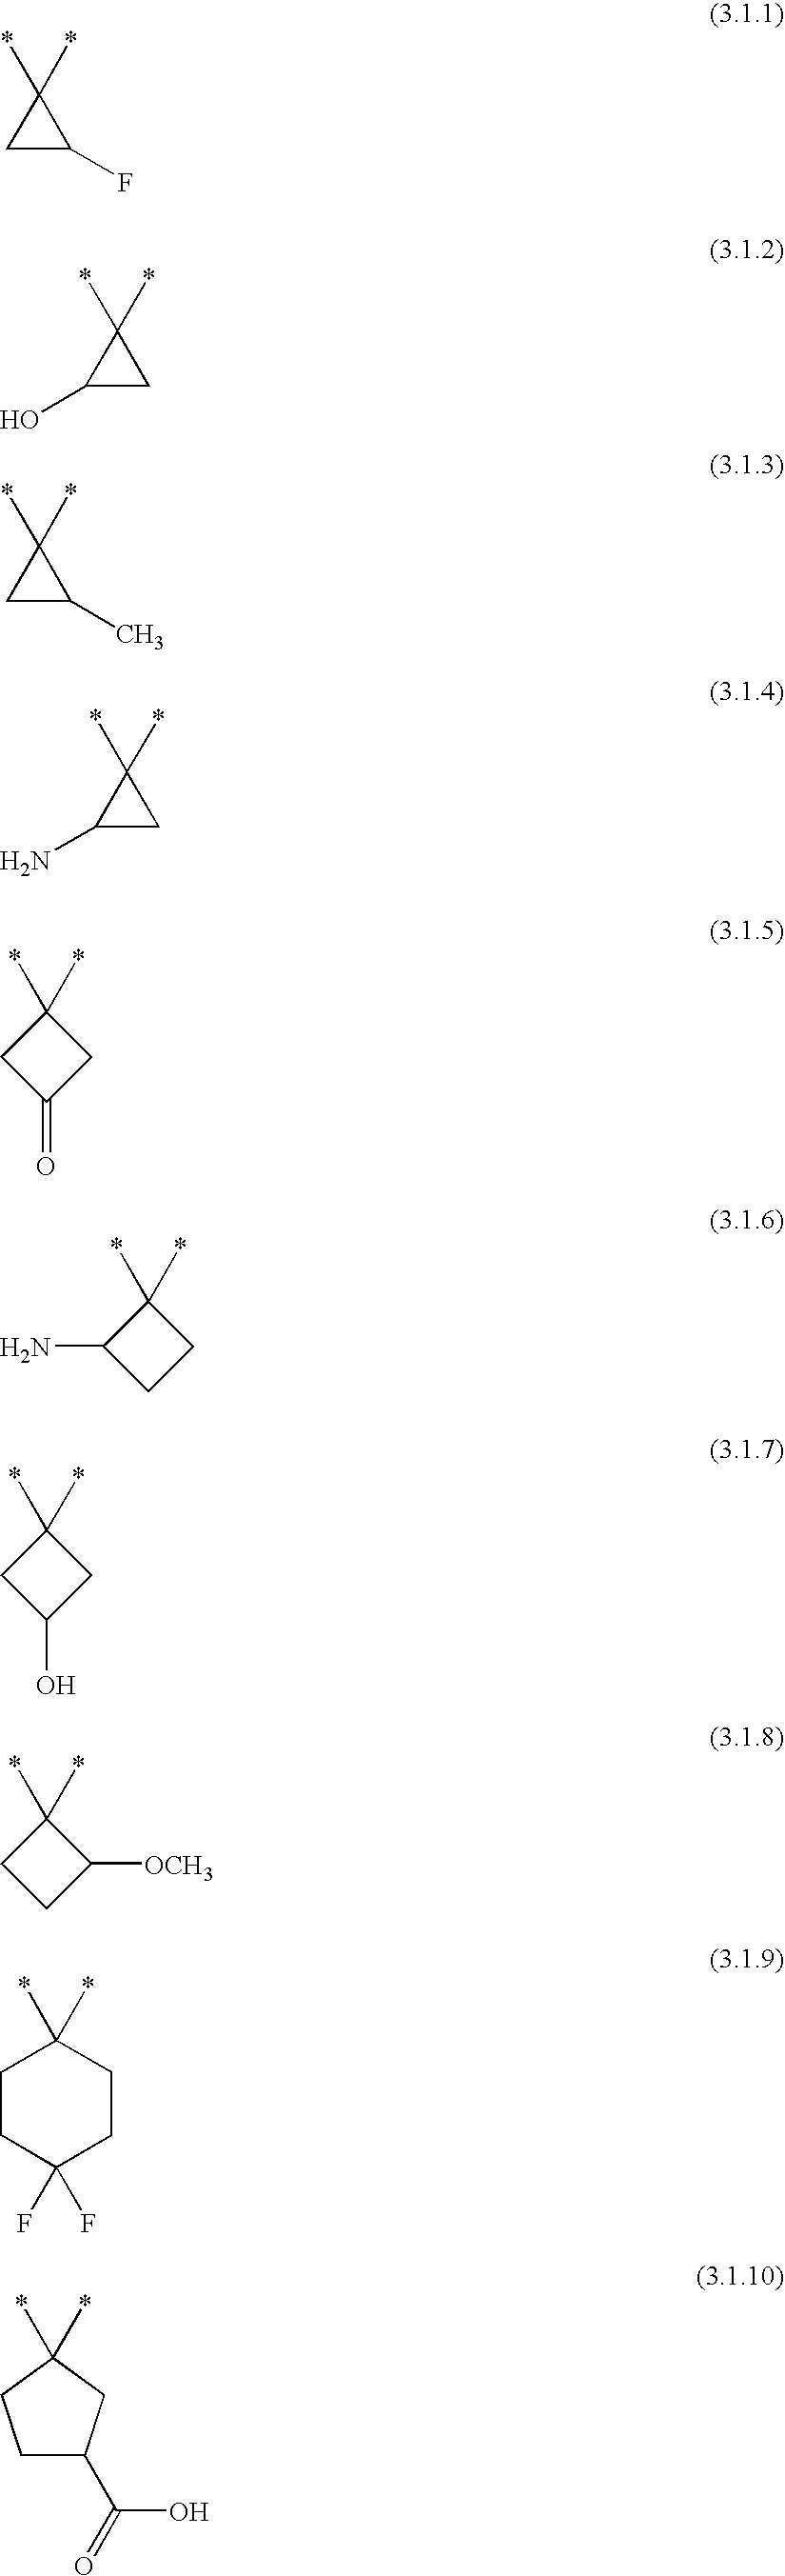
C1C(F)C1(*)*.C1C(O)C1(*)*.C1C(C)C1(*)*.C1C(N)C1(*)*.C1C(=O)CC1(*)*.C1(N)CCC1(*)*.C1C(O)CC1(*)*.C1([OCH3])CCC1(*)*.C1CC(F)(F)CCC1(*)*.C1C(C(=O)O)CC(*)(*)C1
